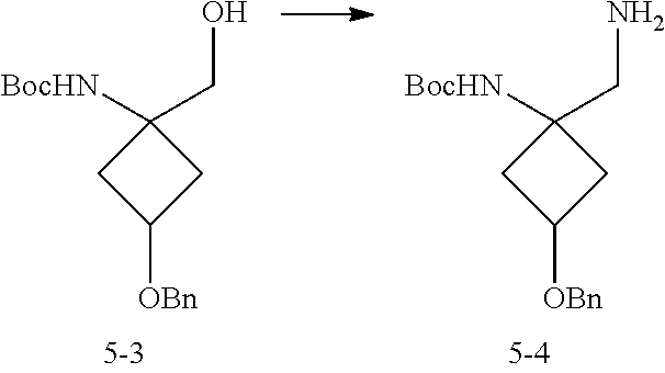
C1([BocHN])(CO)CC([OBn])C1.C1([BocHN])(CN)CC([OBn])C1
